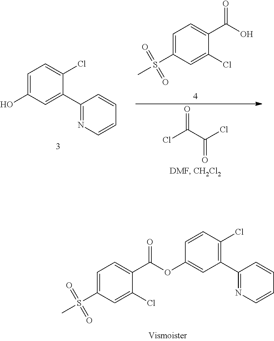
C1=C(S(C)(=O)=O)C=C(Cl)C(C(OC2=CC(C3=NC=CC=C3)=C(Cl)C=C2)=O)=C1.C1=C(O)C=C(C2=NC=CC=C2)C(Cl)=C1.C1=C(S(C)(=O)=O)C=C(Cl)C(C(O)=O)=C1.O=C(C(Cl)=O)Cl
